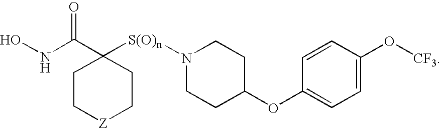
C1C[Z]CCC1(C(NO)=O)[S(O)n]N1CCC(OC2=CC=C(O[CF3])C=C2)CC1
